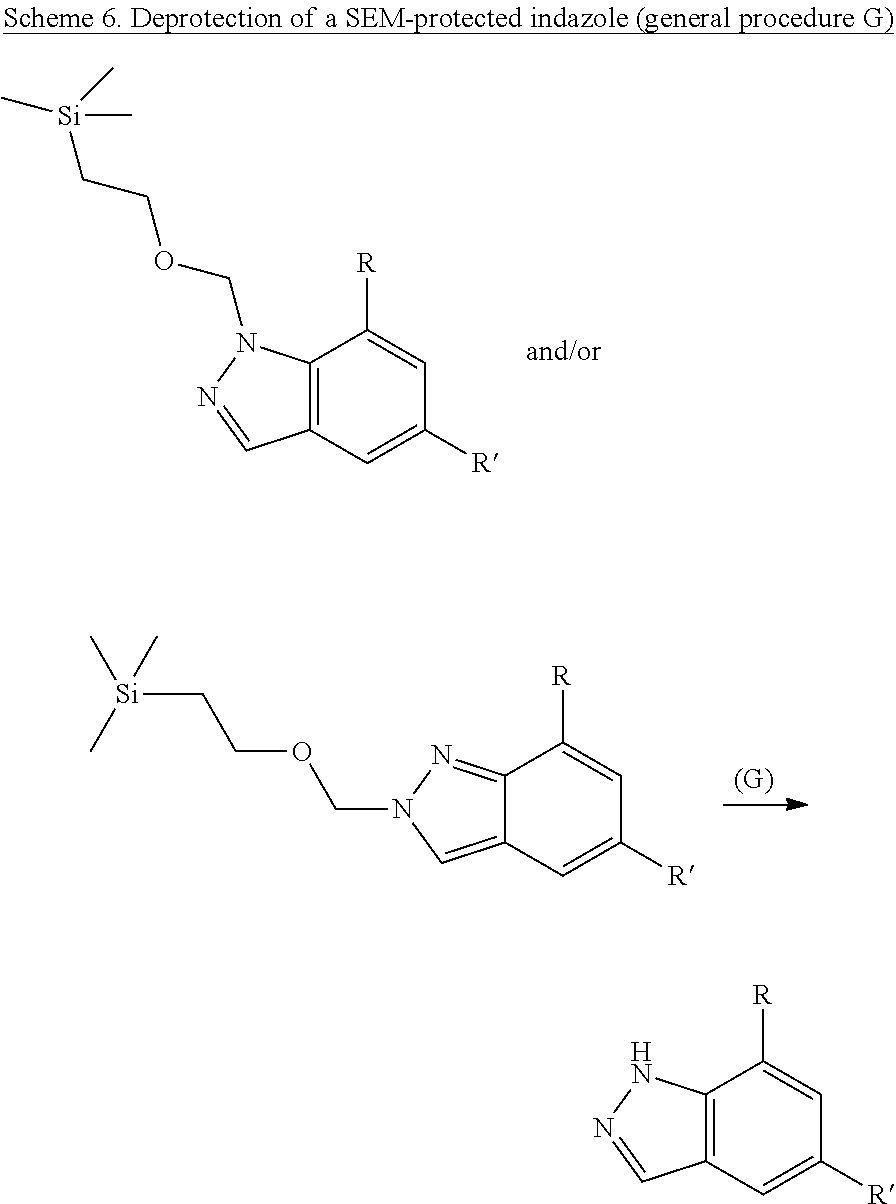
C12=C(C=C([R])C=C1[R])C=NN2COCC[Si](C)(C)C.C12=NN(COCC[Si](C)(C)C)C=C1C=C([R])C=C2[R].C12=C(C=C([R])C=C1[R])C=NN2
